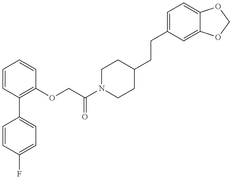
C1=CC(F)=CC=C1C1=C(OCC(N2CCC(CCC3=CC=C4C(=C3)OCO4)CC2)=O)C=CC=C1
